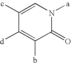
C1(c)=CN([a])C(=O)C(b)=C1[d]
